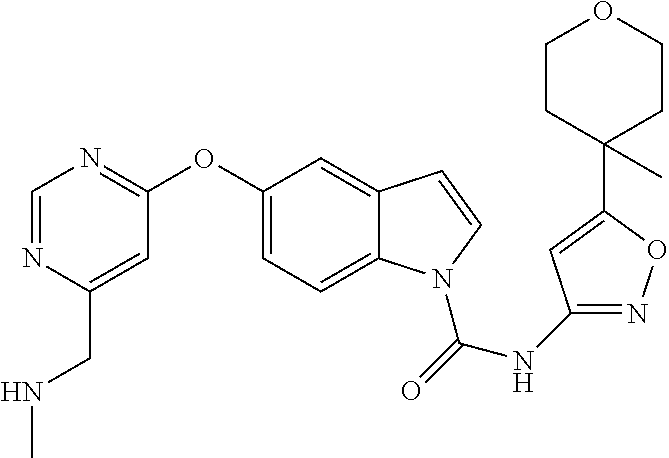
C1(OC2=NC=NC(CNC)=C2)=CC=C2C(=C1)C=CN2C(=O)NC1=NOC(C2(C)CCOCC2)=C1
